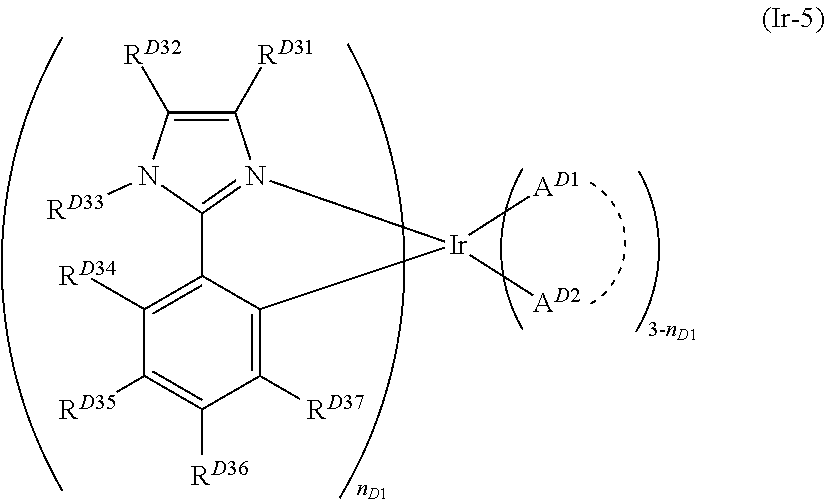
C12=C([RD34])C([RD35])=C([RD36])C([RD37])=C1[Ir]([AD1])([AD2])N1=C2N([RD33])C([RD32])=C1[RD31]
